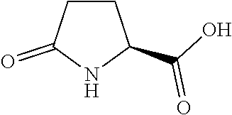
C1CC(C(O)=O)NC1=O
